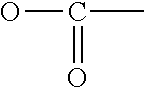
C(C)(O)=O
